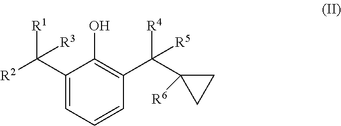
C1(C([R2])([R1])[R3])=CC=CC(C(C2([R6])CC2)([R4])[R5])=C1O
